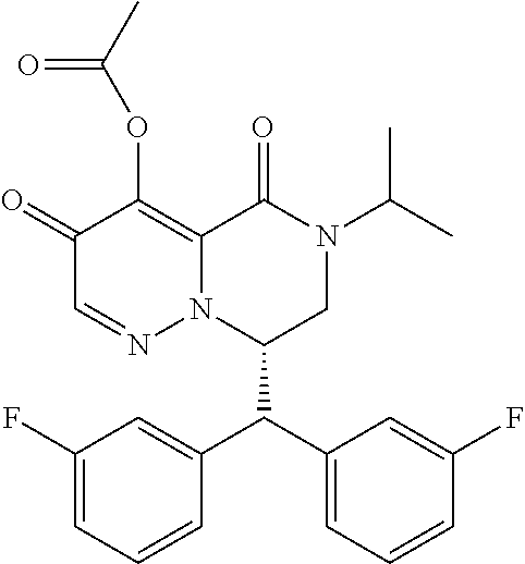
C1(=O)C=NN2C(=C1OC(C)=O)C(=O)N(C(C)C)CC2C(C1=CC=CC(F)=C1)C1=CC(F)=CC=C1
